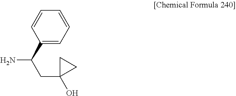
C1=CC(C(N)CC2(O)CC2)=CC=C1
